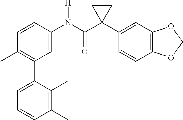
C1=C(N(C(C2(C3=CC4=C(C=C3)OCO4)CC2)=O)[H])C=CC(C)=C1C1=CC=CC(C)=C1C
